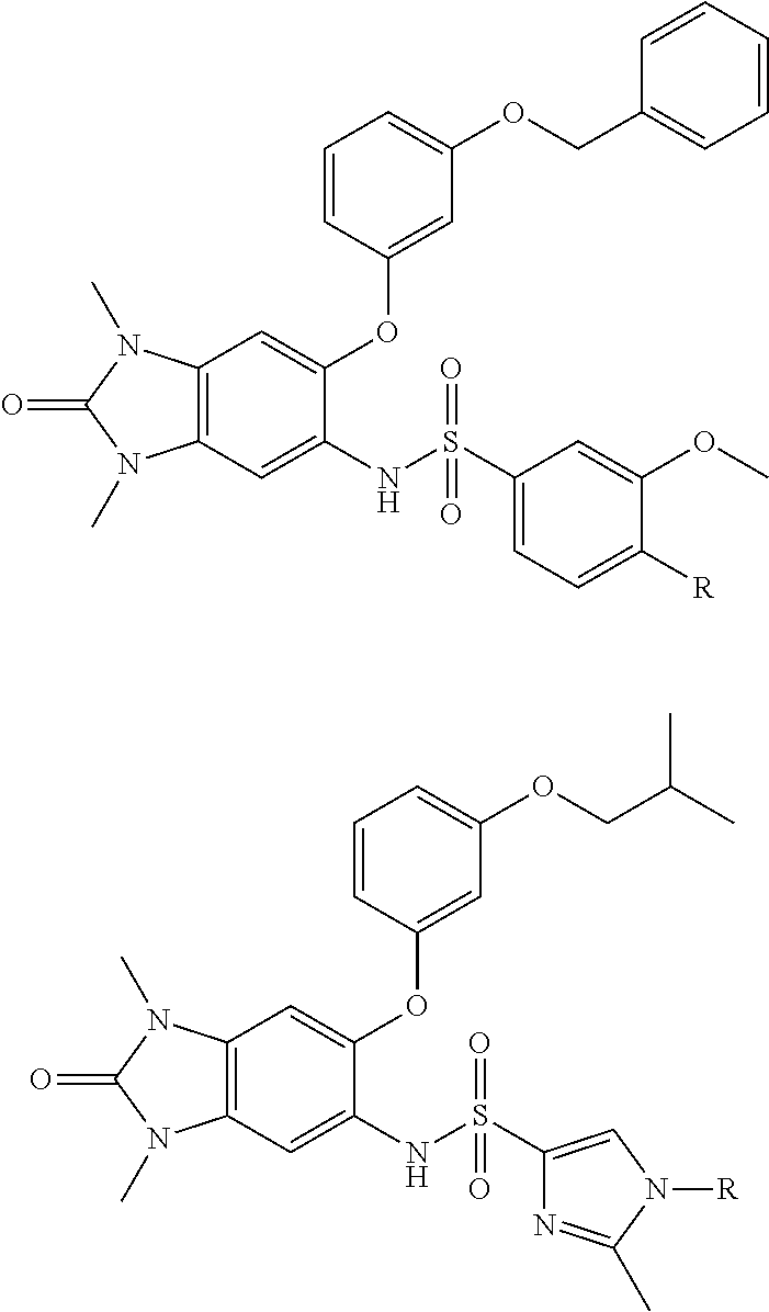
C1=CC(COC2=CC=CC(OC3=CC4=C(C=C3NS(=O)(=O)C3=CC=C([R])C(OC)=C3)N(C)C(=O)N4C)=C2)=CC=C1.CC(C)COC1=CC=CC(OC2=CC3=C(C=C2NS(=O)(=O)C2=CN([R])C(C)=N2)N(C)C(=O)N3C)=C1
